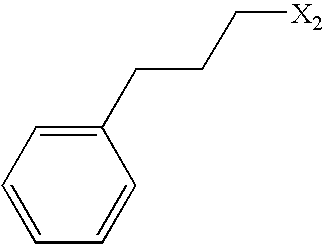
C1=CC=CC(CCC[X2])=C1
